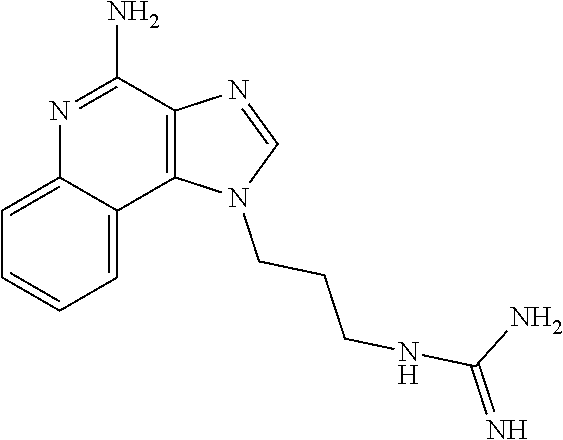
N1=C(N)C2=C(C3=CC=CC=C13)N(CCCNC(N)=N)C=N2
